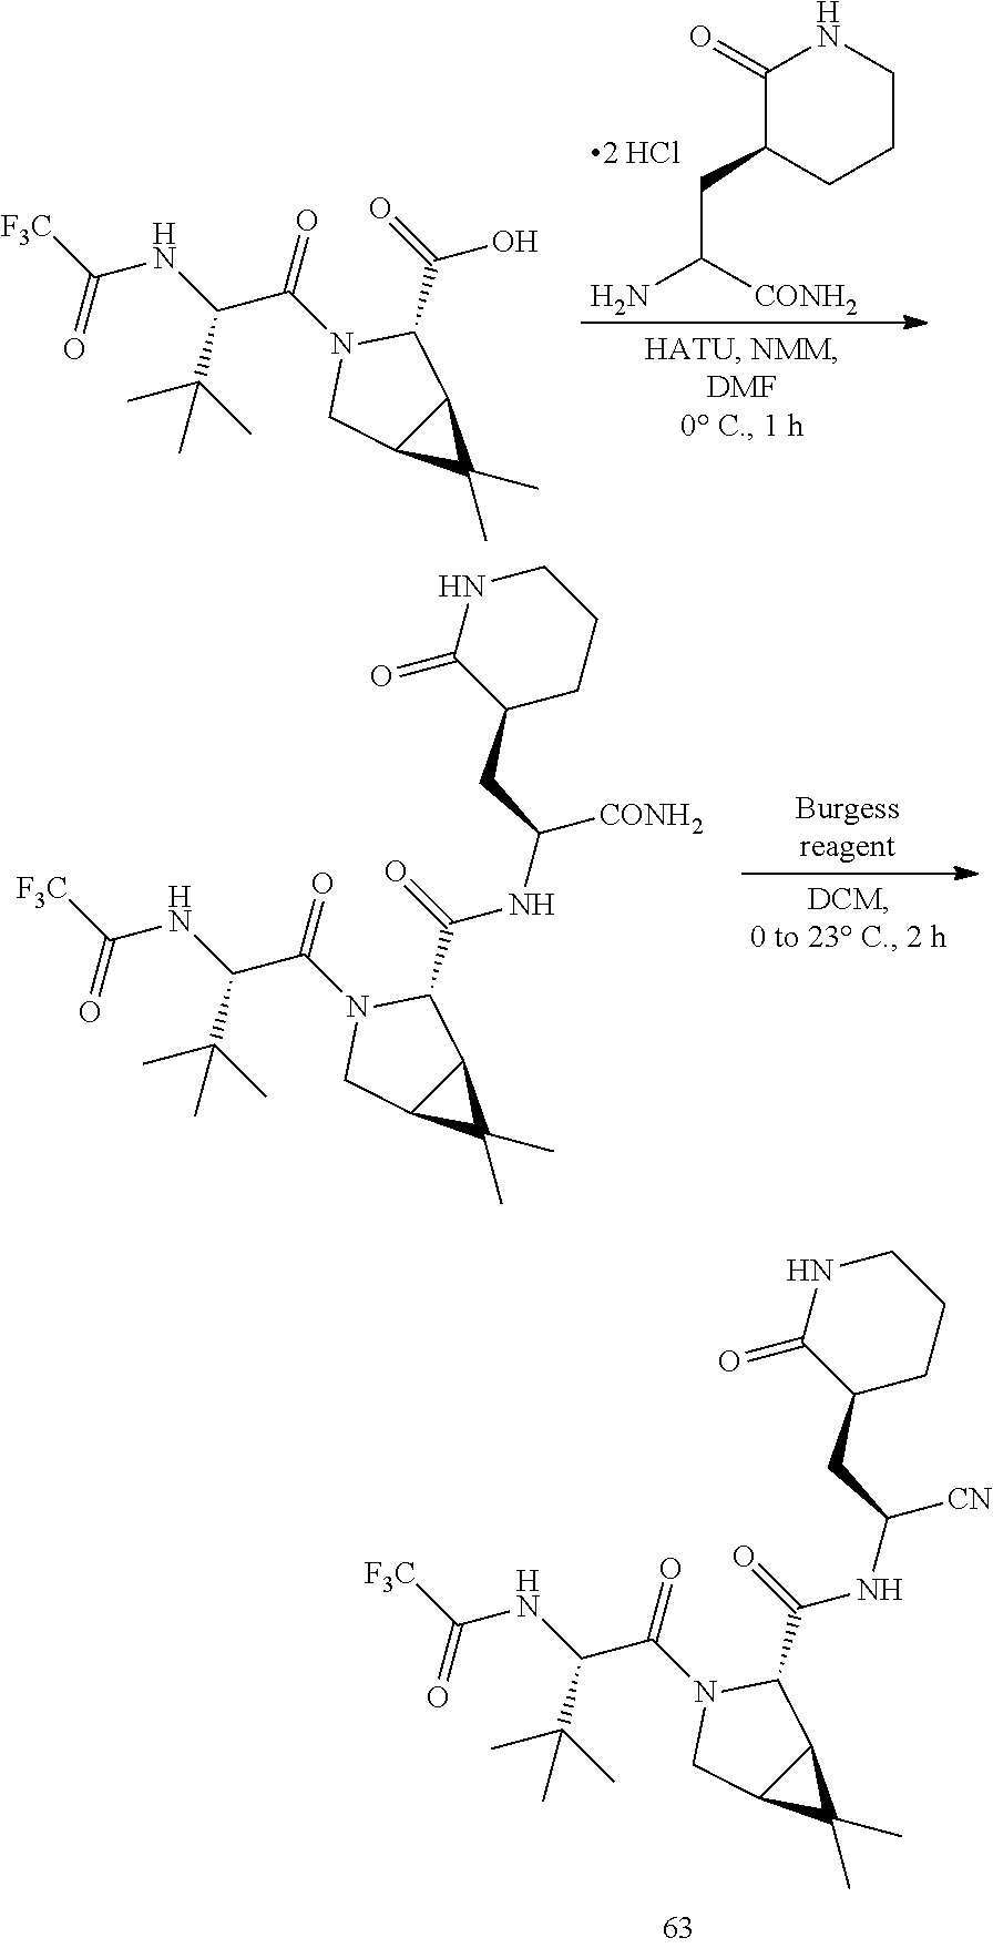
[F3C]C(NC(C(N1CC2C(C1C(=O)NC([CN])CC1C(=O)NCCC1)C2(C)C)=O)C(C)(C)C)=O.C1(=O)C(CC(N)[CONH2])CCCN1.[F3C]C(NC(C(N1CC2C(C1C(=O)O)C2(C)C)=O)C(C)(C)C)=O.[F3C]C(NC(C(N1CC2C(C1C(=O)NC([CONH2])CC1C(=O)NCCC1)C2(C)C)=O)C(C)(C)C)=O
